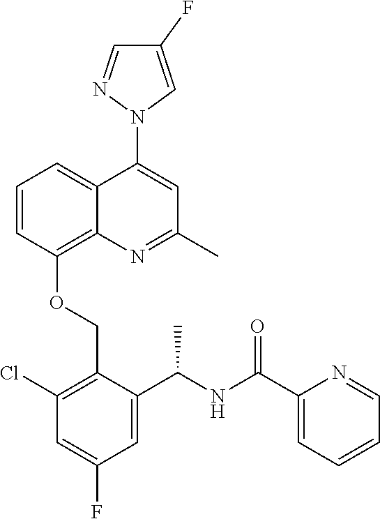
C1=CC(OCC2=C(Cl)C=C(F)C=C2C(NC(C2=CC=CC=N2)=O)C)=C2C(=C1)C(N1C=C(F)C=N1)=CC(C)=N2
